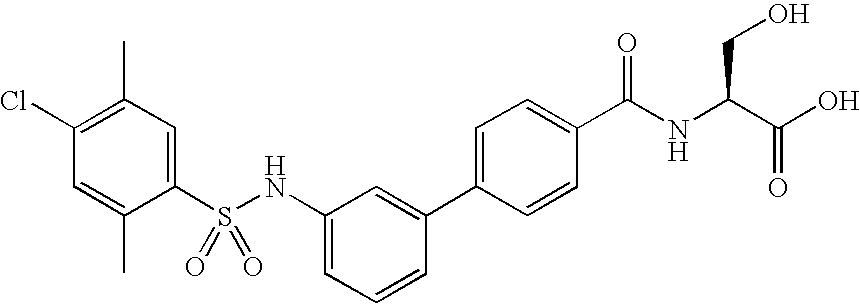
C1(Cl)=C(C)C=C(S(NC2=CC=CC(C3=CC=C(C(NC(C(O)=O)CO)=O)C=C3)=C2)(=O)=O)C(C)=C1
